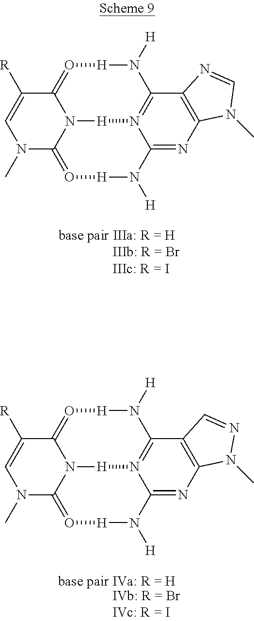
N1(C)C2=O[H]N([H])C3=NC4=C(C5=N3[H]N2C(=O[H]N5[H])C([R])=C1)N=CN4C.N1(C)C2=O[H]N([H])C3=NC4=C(C5=N3[H]N2C(=O[H]N5[H])C([R])=C1)C=NN4C
